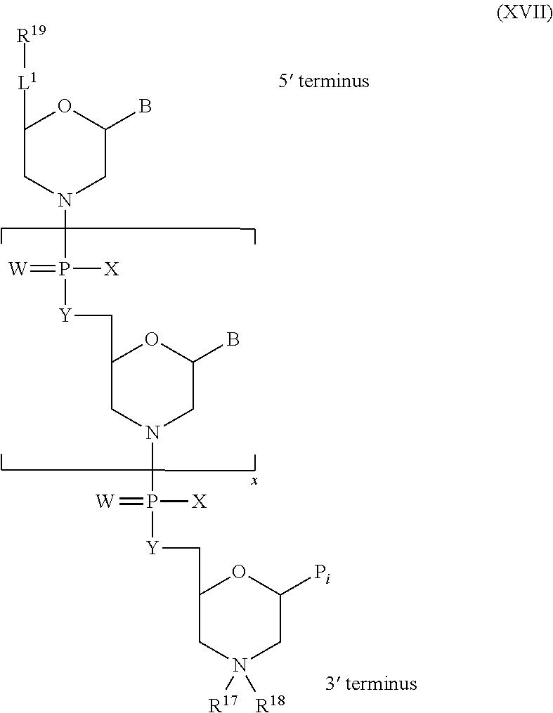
C1([L1][R19])CN(P(=[W])([X])[Y]CC2CN(P([Y]CC3CN([R17])([R18])CC([Pi])O3)([X])=[W])CC(B)O2)CC(B)O1
